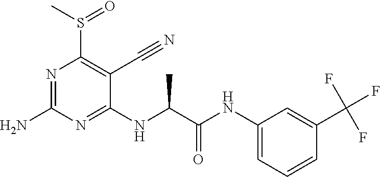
C1(NC(C(NC2=CC=CC(C(F)(F)F)=C2)=O)C)=NC(N)=NC(S(C)=O)=C1C#N
